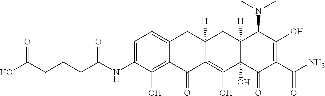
C1=C(NC(CCCC(O)=O)=O)C(O)=C2C(=C1)CC1([H])C(=C(O)C3(O)C([H])(C1)C(N(C)C)C(O)=C(C(N)=O)C3=O)C2=O
